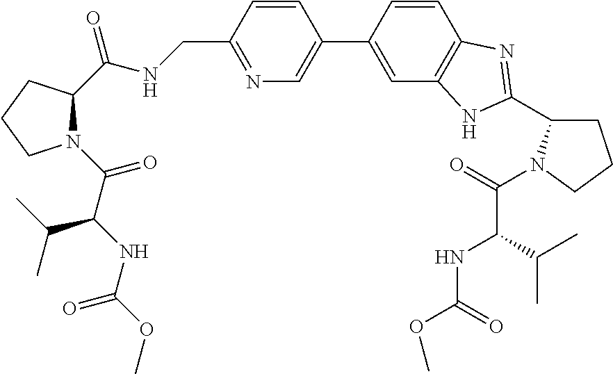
C1=CC(CNC(C2N(C(C(NC(OC)=O)C(C)C)=O)CCC2)=O)=NC=C1C1=CC2=C(C=C1)N=C(C1CCCN1C(C(NC(=O)OC)C(C)C)=O)N2
